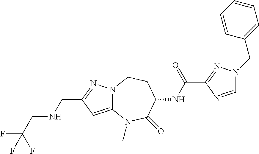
C12=CC(CNCC(F)(F)F)=NN1CCC(NC(C1=NN(CC3=CC=CC=C3)C=N1)=O)C(=O)N2C
